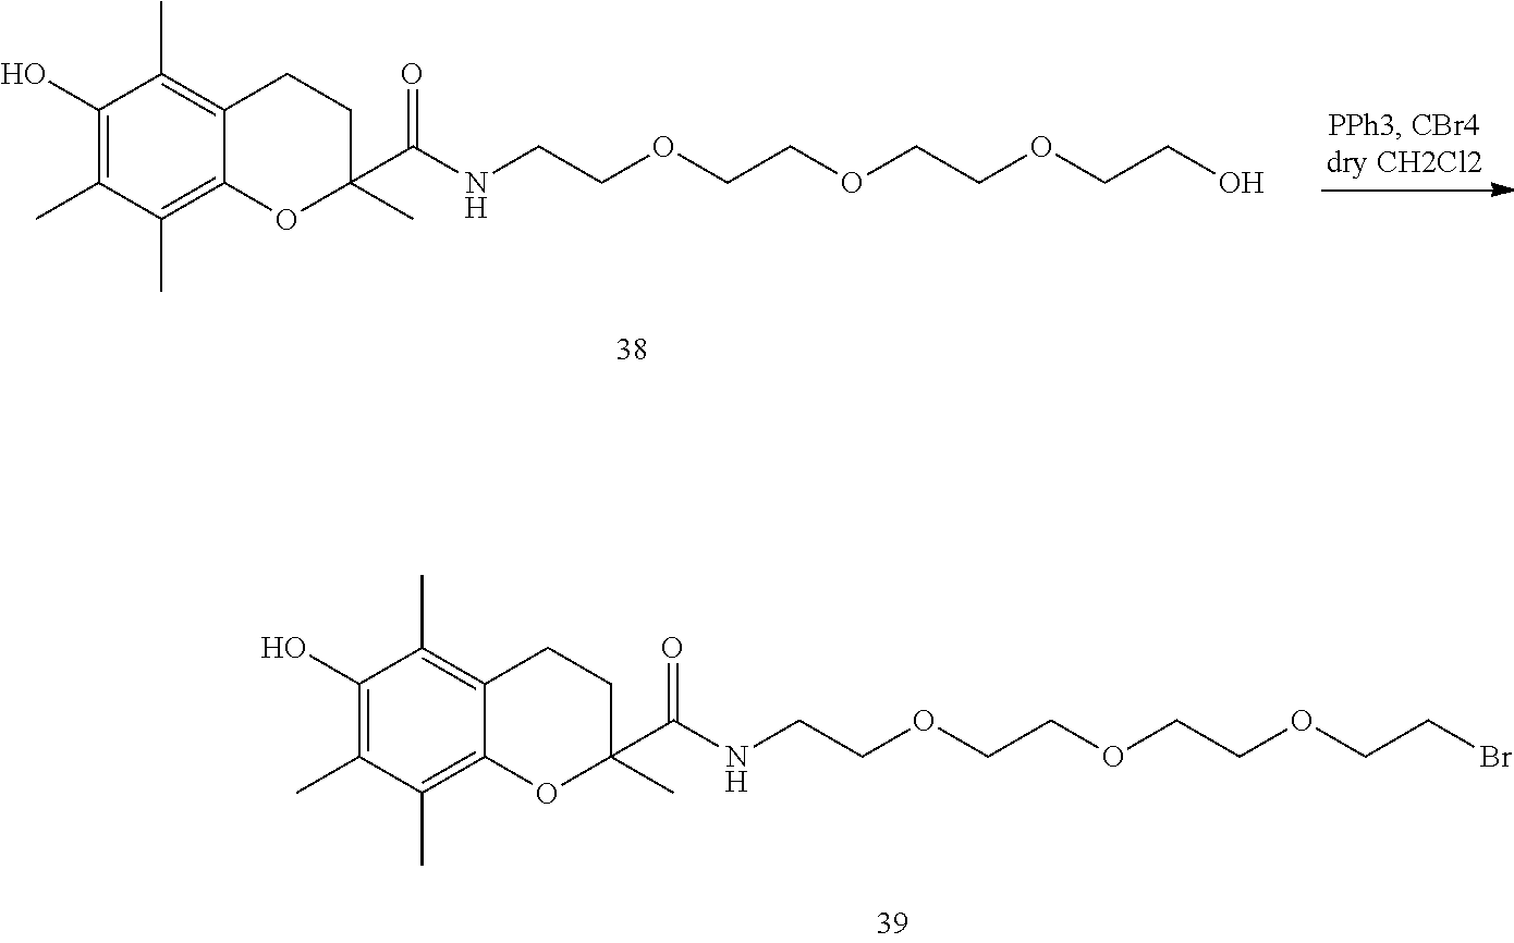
C1(O)=C(C)C(C)=C2C(=C1C)CCC(C(=O)NCCOCCOCCOCCBr)(C)O2.C1(O)=C(C)C(C)=C2C(=C1C)CCC(C(=O)NCCOCCOCCOCCO)(C)O2
